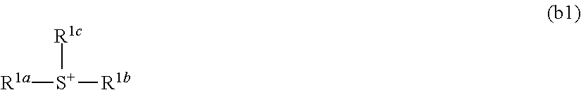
[R1c][S+]([R1b])[R1a]
